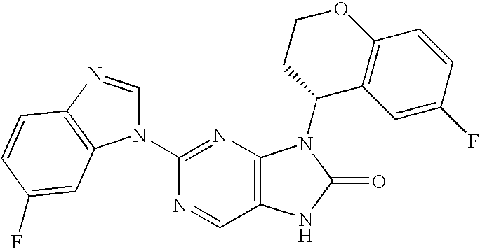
C12=C(N=C(N3C=NC4=C3C=C(F)C=C4)N=C1)N(C1C3=C(OCC1)C=CC(F)=C3)C(=O)N2
